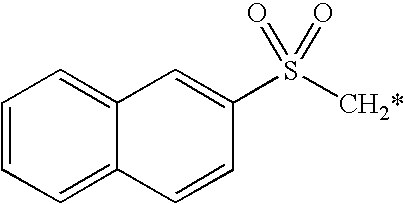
C12=CC=CC=C1C=CC(S([CH2*])(=O)=O)=C2
